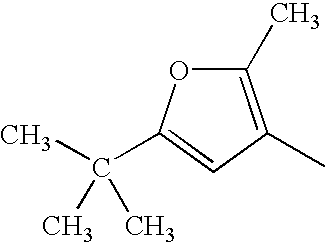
C1(C)=C(C)C=C(C(C)(C)C)O1
